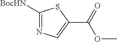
C1([BocHN])=NC=C(C(OC)=O)S1
